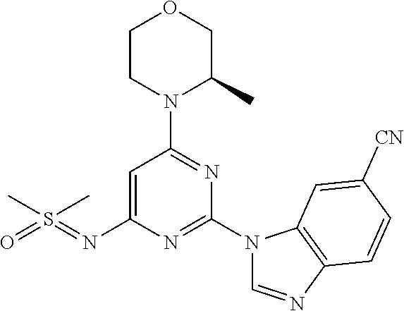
C1CN(C2=NC(N3C=NC4=C3C=C([CN])C=C4)=NC(N=S(=O)(C)C)=C2)C(C)CO1
